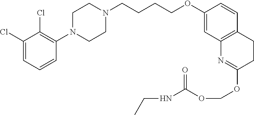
C1(Cl)=CC=CC(N2CCN(CCCCOC3=CC4=C(C=C3)CCC(OCOC(=O)NCC)=N4)CC2)=C1Cl
